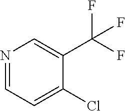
N1=CC=C(Cl)C(C(F)(F)F)=C1
